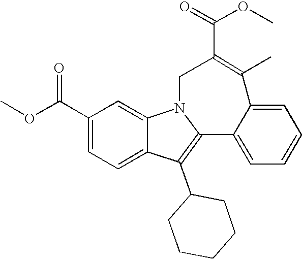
C1(C(OC)=O)=CC=C2C(=C1)N1C(=C2C2CCCCC2)C2=CC=CC=C2C(C)=C(C(=O)OC)C1
